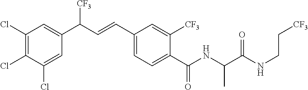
C1(Cl)=C(Cl)C=C(C(C=CC2=CC=C(C(NC(C(NCC[CF3])=O)C)=O)C([CF3])=C2)[CF3])C=C1Cl
